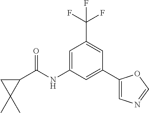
C1=C(NC(C2CC2(C)C)=O)C=C(C2=CN=CO2)C=C1C(F)(F)F
